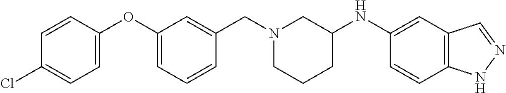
C1=C(OC2=CC=CC(CN3CCCC(NC4=CC5=C(C=C4)NN=C5)C3)=C2)C=CC(Cl)=C1
